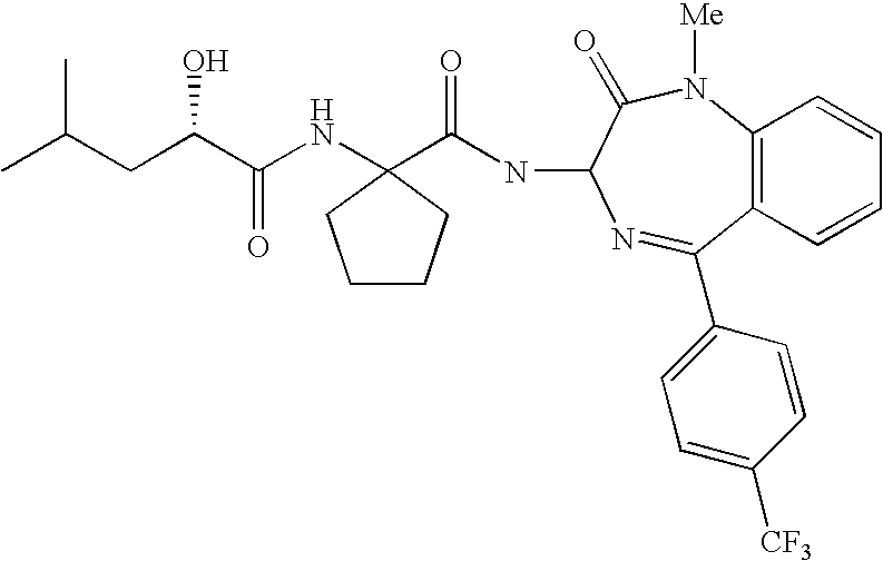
C(C(C(NC1(C(NC2C(=O)N([Me])C3=C(C=CC=C3)C(C3=CC=C([CF3])C=C3)=N2)=O)CCCC1)=O)O)C(C)C
